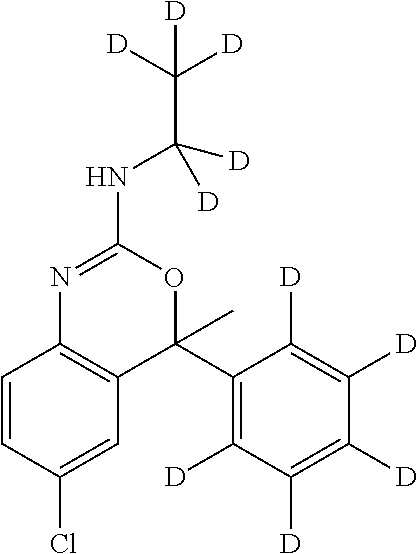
C1=CC(Cl)=CC2=C1N=C(NC([D])([D])C([D])([D])[D])OC2(C1=C([D])C([D])=C([D])C([D])=C1[D])C
